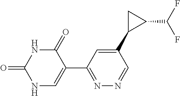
N1C=C(C2=NN=CC(C3C(C(F)F)C3)=C2)C(=O)NC1=O
